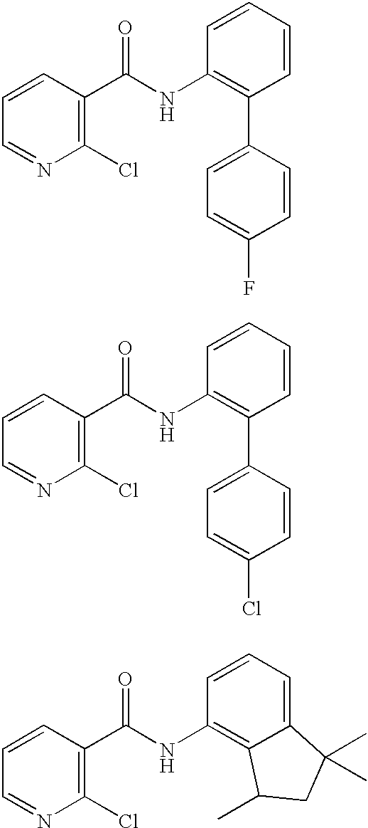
C1(Cl)=C(C(NC2=C(C3=CC=C(F)C=C3)C=CC=C2)=O)C=CC=N1.C1(Cl)=C(C(NC2=C(C3=CC=C(Cl)C=C3)C=CC=C2)=O)C=CC=N1.C1(Cl)=C(C(NC2=C3C(=CC=C2)C(C)(C)CC3C)=O)C=CC=N1
